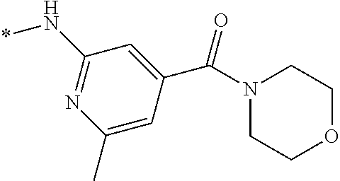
C1(N*)=NC(C)=CC(C(=O)N2CCOCC2)=C1
